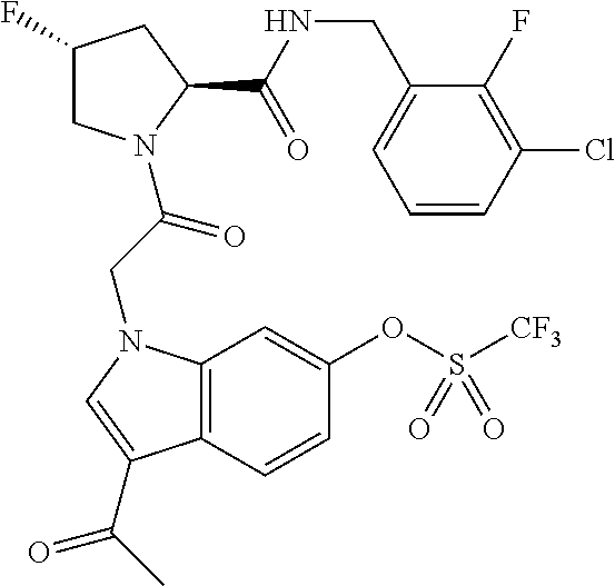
C1(CNC(=O)C2N(C(CN3C4=C(C=CC(OS([CF3])(=O)=O)=C4)C(C(C)=O)=C3)=O)CC(F)C2)=CC=CC(Cl)=C1F
